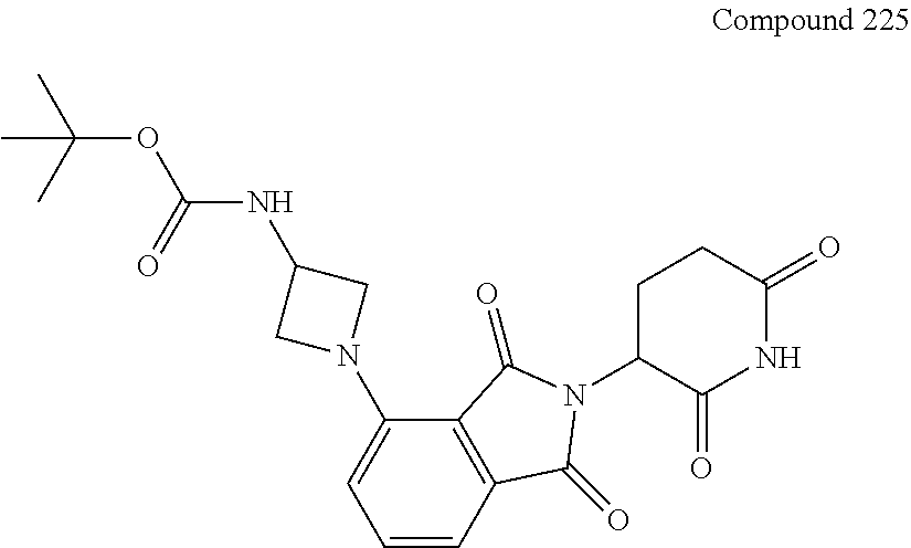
C1=CC2=C(C(N3CC(NC(OC(C)(C)C)=O)C3)=C1)C(=O)N(C1C(=O)NC(=O)CC1)C2=O
